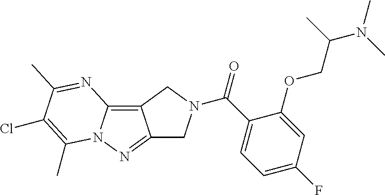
C12=C3N(N=C1CN(C(C1=CC=C(F)C=C1OCC(N(C)C)C)=O)C2)C(C)=C(Cl)C(C)=N3
